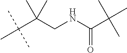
C(C(CNC(C(C)(C)C)=O)(C)C)(C)(C)C
